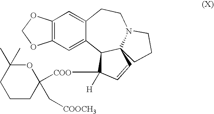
C12=C(C=C3C(=C1)CCN1C4(C3C([COO]C3(C[COOCH3])OC(C)(C)CCC3)([H])C=C4)CCC1)OCO2
